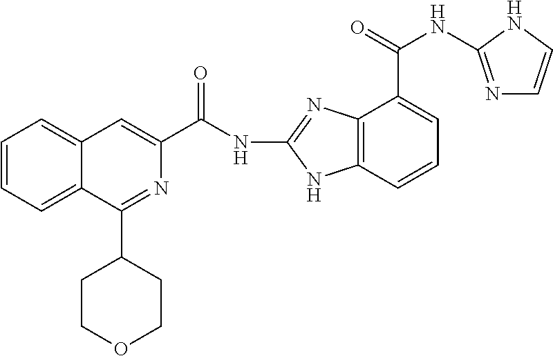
C(NC1=NC2=C(N1)C=CC=C2C(NC1=NC=CN1)=O)(=O)C1=CC2=CC=CC=C2C(C2CCOCC2)=N1
